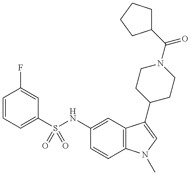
C1(S(NC2=CC3=C(C=C2)N(C)C=C3C2CCN(C(C3CCCC3)=O)CC2)(=O)=O)=CC=CC(F)=C1
